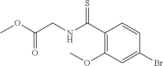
COC(=O)CNC(C1=C(OC)C=C(Br)C=C1)=S
